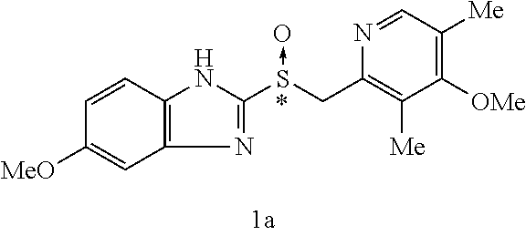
N1=C(S(CC2=C([Me])C([OMe])=C([Me])C=N2)->O)NC2=C1C=C([MeO])C=C2
